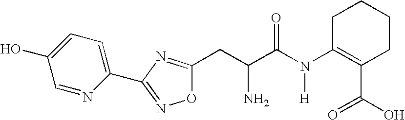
C1=NC(C2=NOC(CC(C(N(C3=C(C(=O)O)CCCC3)[H])=O)N)=N2)=CC=C1O
